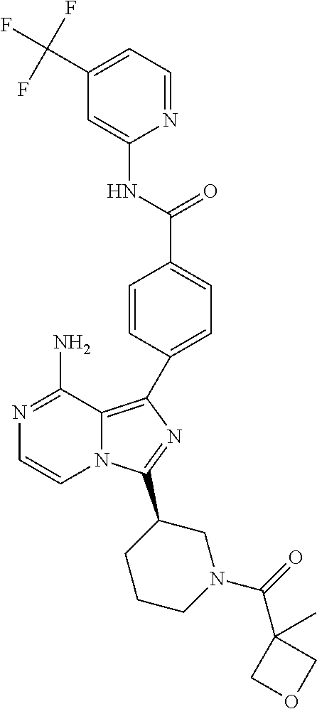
N1=C(N)C2=C(C3=CC=C(C(NC4=CC(C(F)(F)F)=CC=N4)=O)C=C3)N=C(C3CCCN(C(C4(C)COC4)=O)C3)N2C=C1
